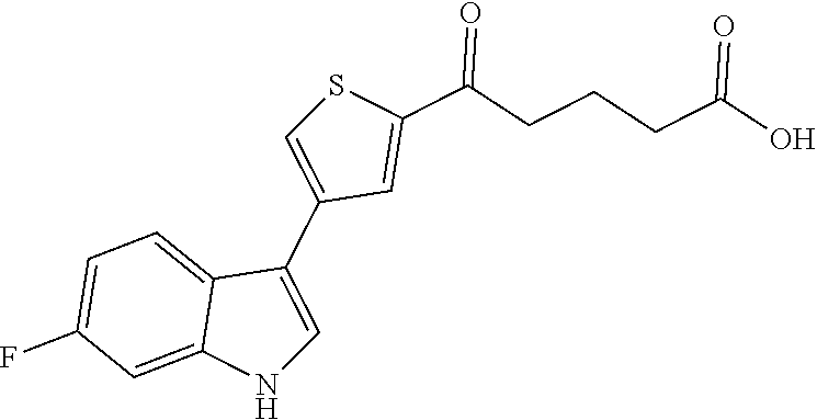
N1C=C(C2=CSC(C(CCCC(O)=O)=O)=C2)C2=CC=C(F)C=C12
